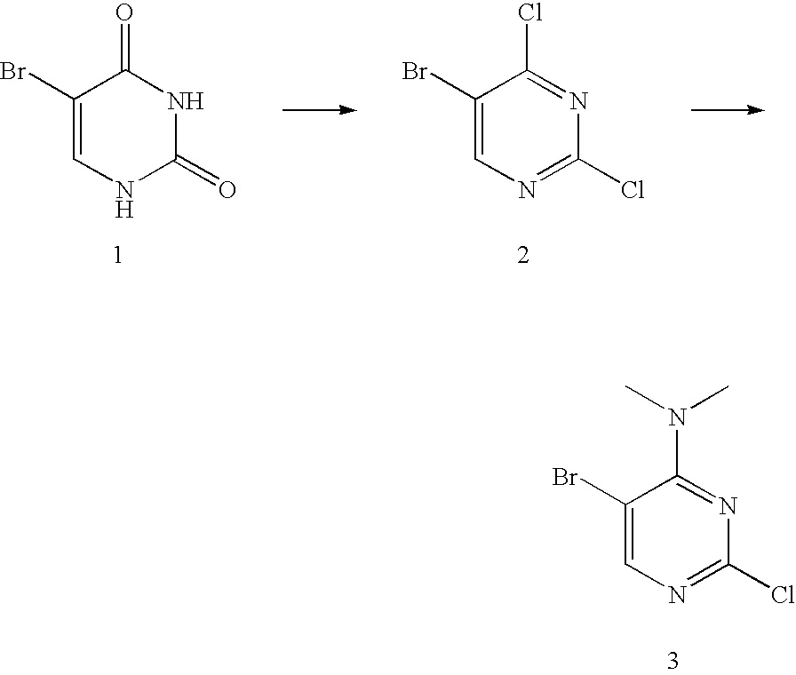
C1(Br)=CNC(=O)NC1=O.C1(Br)=CN=C(Cl)N=C1Cl.C1(Br)=CN=C(Cl)N=C1N(C)C
